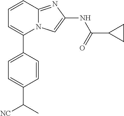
C1=CC(C2=CC=CC3=NC(NC(=O)C4CC4)=CN23)=CC=C1C([NC])C
